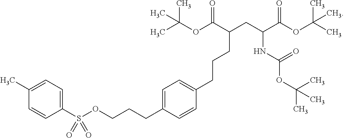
C1(S(OCCCC2=CC=C(CCCC(C(OC(C)(C)C)=O)CC(C(OC(C)(C)C)=O)NC(OC(C)(C)C)=O)C=C2)(=O)=O)=CC=C(C)C=C1
